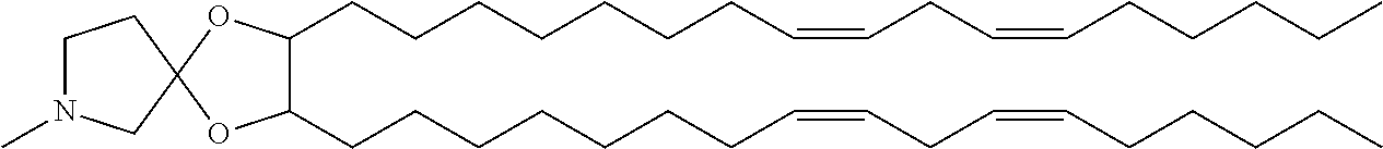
C1N(C)CC2(C1)OC(CCCCCCCC=CCC=CCCCCC)C(CCCCCCCC=CCC=CCCCCC)O2
